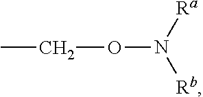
O(CC)N([Rb])[Ra]
